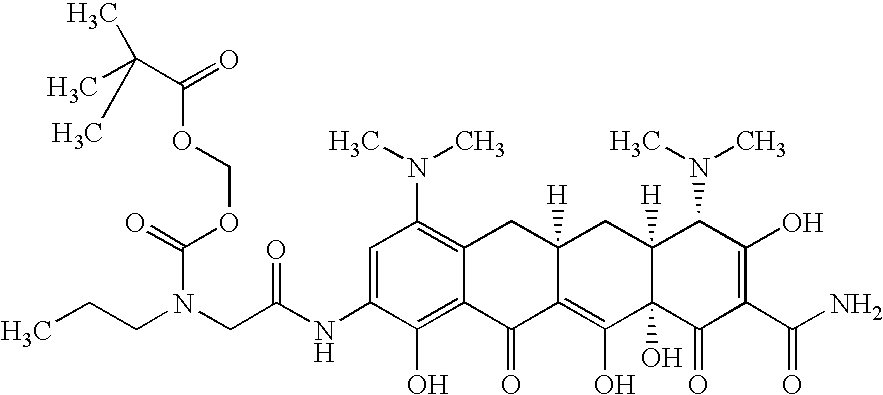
C(N(CC(NC1=CC(N(C)C)=C2C(=C1O)C(=O)C1=C(O)C3(O)C([H])(CC1([H])C2)C(N(C)C)C(O)=C(C(N)=O)C3=O)=O)CCC)(=O)OCOC(=O)C(C)(C)C
